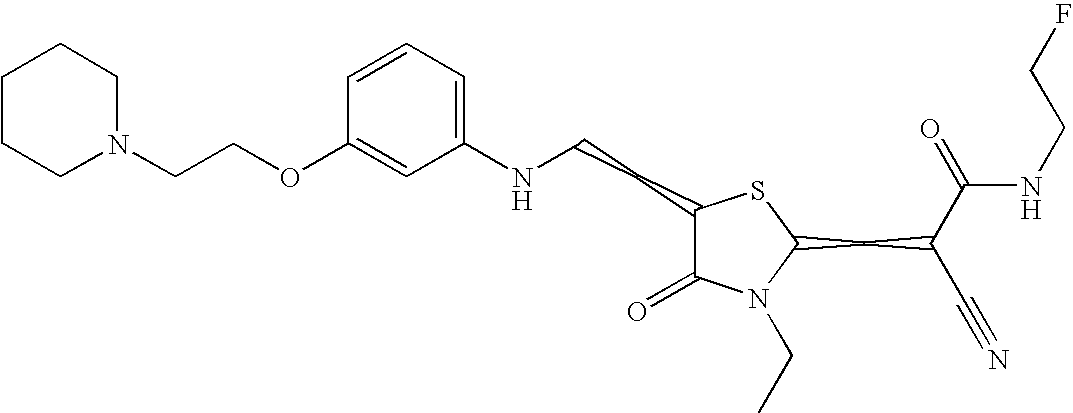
C1=CC=C(NCCC2C(=O)N(CC)C(CC(C#N)C(=O)NCCF)S2)C=C1OCCN1CCCCC1
